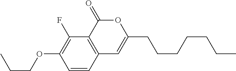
C1=CC2=C(C(F)=C1OCCC)C(=O)OC(CCCCCCC)=C2
